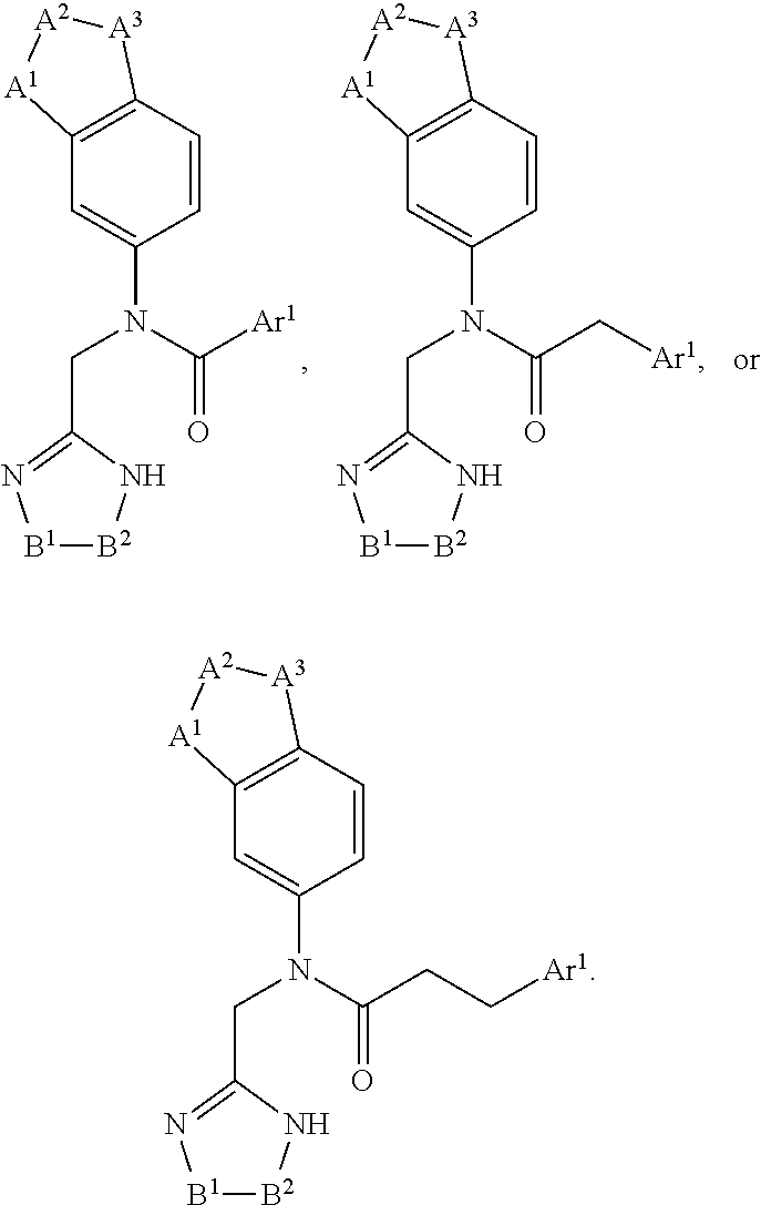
C12=C(C=CC(N(C([Ar1])=O)CC3=N[B1][B2]N3)=C1)[A3][A2][A1]2.C12=C(C=CC(N(C(C[Ar1])=O)CC3=N[B1][B2]N3)=C1)[A3][A2][A1]2.C12=C(C=CC(N(C(CC[Ar1])=O)CC3=N[B1][B2]N3)=C1)[A3][A2][A1]2
